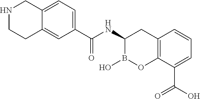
C(NC1B(O)OC2=C(C1)C=CC=C2C(=O)O)(=O)C1=CC=C2C(=C1)CCNC2
